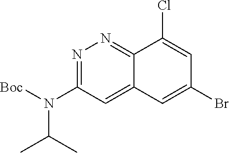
N1=C(N([Boc])C(C)C)C=C2C(=N1)C(Cl)=CC(Br)=C2
